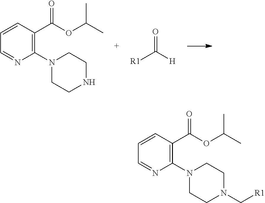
C1=CC(C(OC(C)C)=O)=C(N2CCNCC2)N=C1.O=C([R1])[H].C1=CC(C(OC(C)C)=O)=C(N2CCN(C[R1])CC2)N=C1
